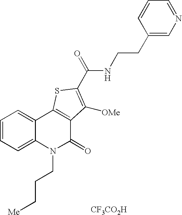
[CF3CO2H].N(C(=O)C1=C([OMe])C2=C(C3=CC=CC=C3N(CCC[Me])C2=O)S1)CCC1=CN=CC=C1
